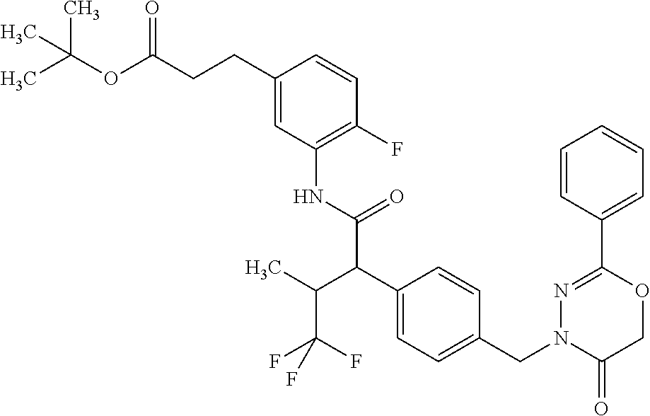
C1(C2=CC=CC=C2)=NN(CC2=CC=C(C(C(NC3=C(F)C=CC(CCC(OC(C)(C)C)=O)=C3)=O)C(C)C(F)(F)F)C=C2)C(=O)CO1
